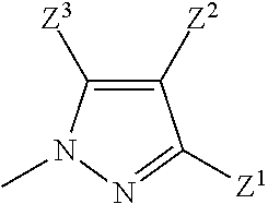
C1([Z3])=C([Z2])C([Z1])=NN1C
